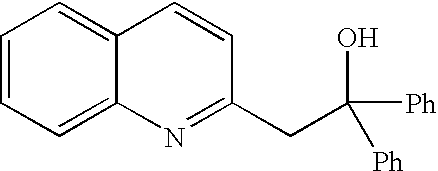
C1=CC=C2C(=C1)C=CC(CC([Ph])(O)[Ph])=N2
